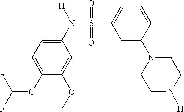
S(N(C1=CC=C(OC(F)F)C(OC)=C1)[H])(=O)(=O)C1=CC=C(C)C(N2CCN([H])CC2)=C1
